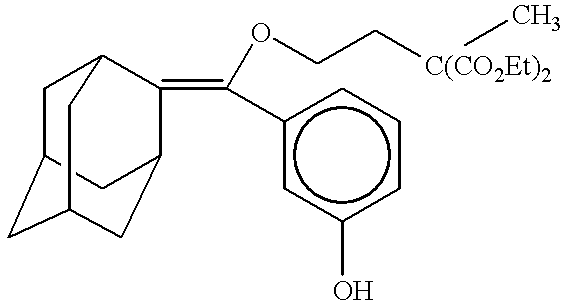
C1C2CC3CC(C(=C(OCC[C(CO2Et)2]C)c4cc(O)ccc4)C1C3)C2
